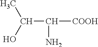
C(C(N)[COOH])(C)O
